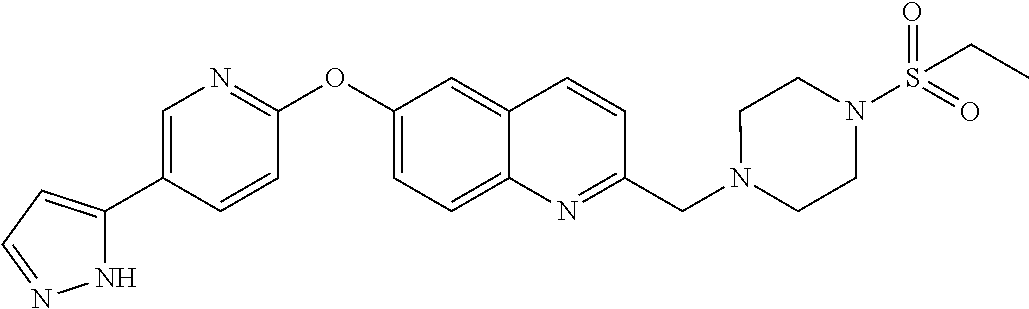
N1C(C2=CN=C(OC3=CC=C4C(=C3)C=CC(CN3CCN(S(=O)(=O)CC)CC3)=N4)C=C2)=CC=N1
